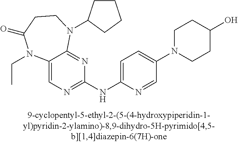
C12=CN=C(NC3=CC=C(N4CCC(O)CC4)C=N3)N=C1N(C1CCCC1)CCC(=O)N2CC
